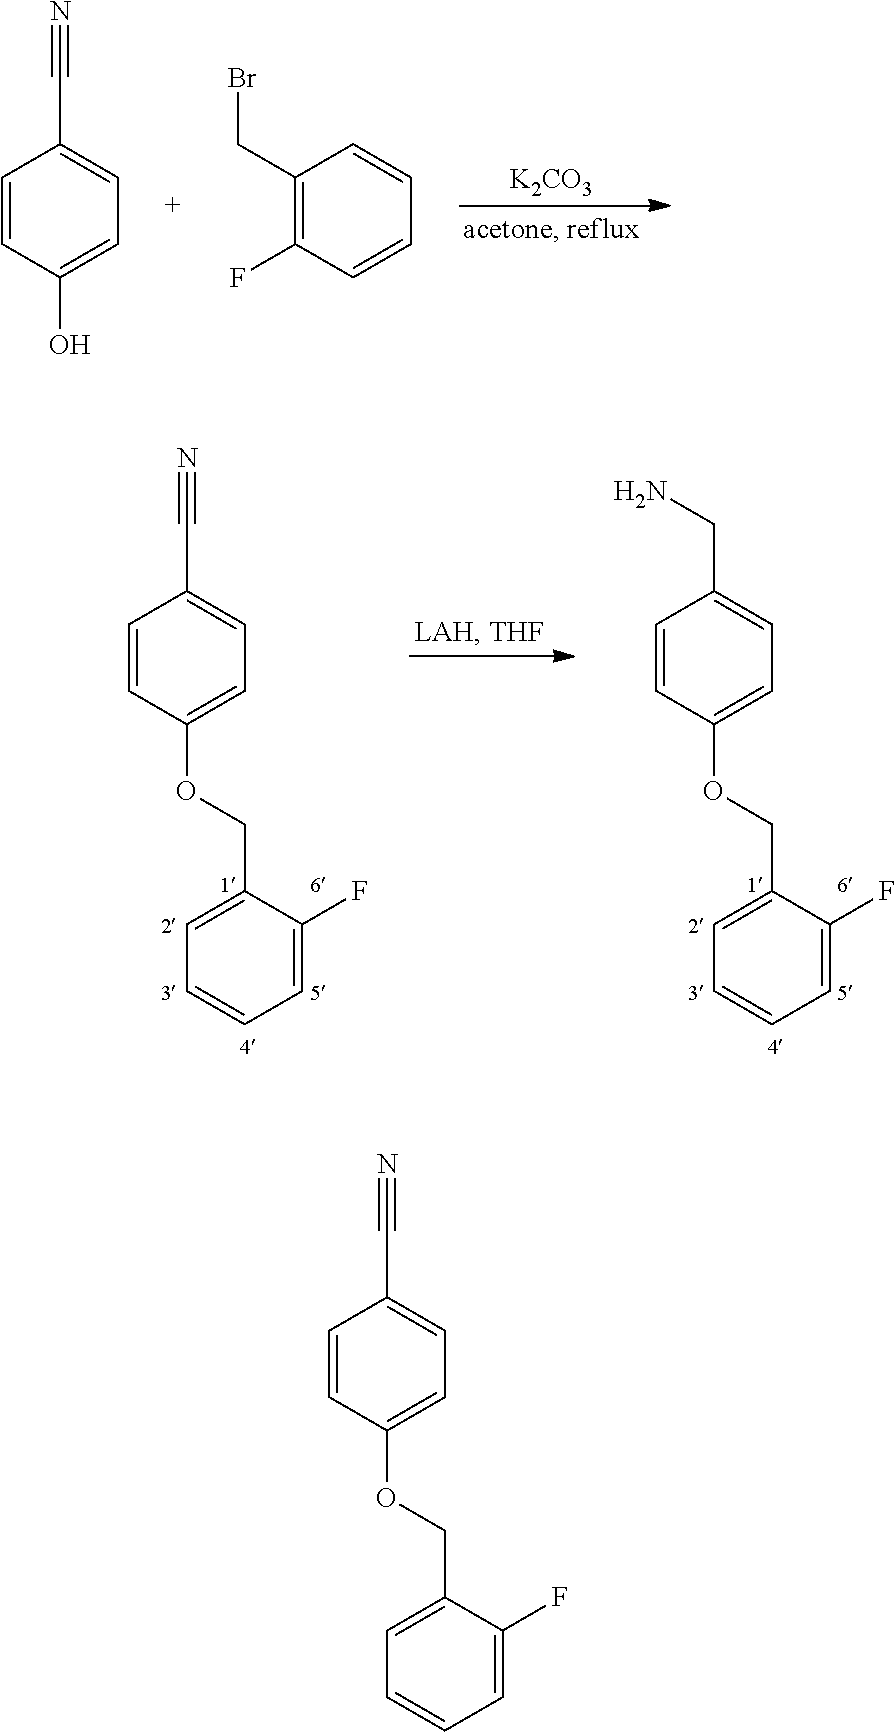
C1=CC(OCC2=CC=CC=C2F)=CC=C1C#N.[K2CO3].C1(CBr)=C(F)C=CC=C1.C1=CC(O)=CC=C1C#N.C1=CC(OCC2=CC=CC=C2F)=CC=C1C#N.C1=CC(OCC2=CC=CC=C2F)=CC=C1CN
